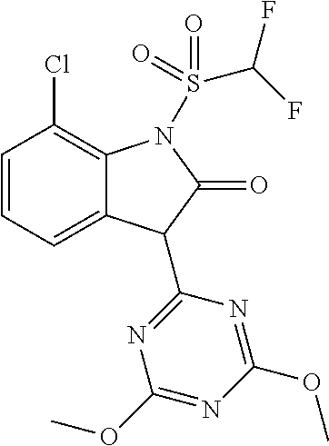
C1=CC=C2C(=C1Cl)N(S(=O)(=O)C(F)F)C(=O)C2C1=NC(OC)=NC(OC)=N1
